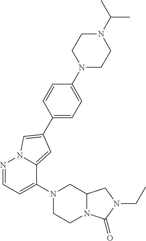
C1CN(C2=CC=NN3C2=CC(C2=CC=C(N4CCN(C(C)C)CC4)C=C2)=C3)CC2N1C(=O)N(CC)C2
